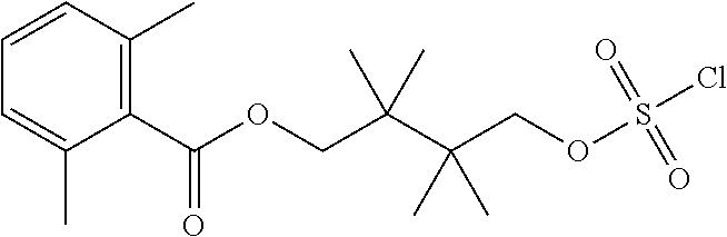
O(CC(C(COS(Cl)(=O)=O)(C)C)(C)C)C(C1=C(C)C=CC=C1C)=O
